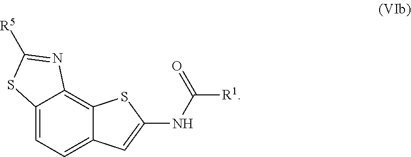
C12=CC=C3C(=C1N=C([R5])S2)SC(NC(=O)[R1])=C3
